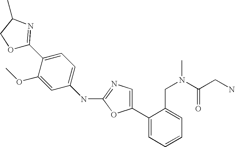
C1(C2=CN=C(NC3=CC=C(C4=NC(C)CO4)C(OC)=C3)O2)=CC=CC=C1CN(C(CN)=O)C
